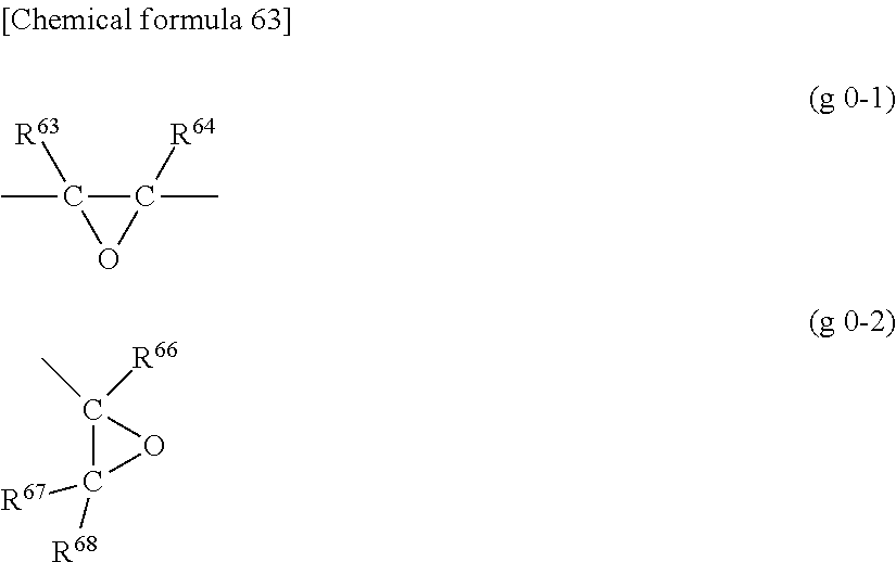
CC1([R63])C(C)([R64])O1.C1(C)([R66])C([R67])([R68])O1
